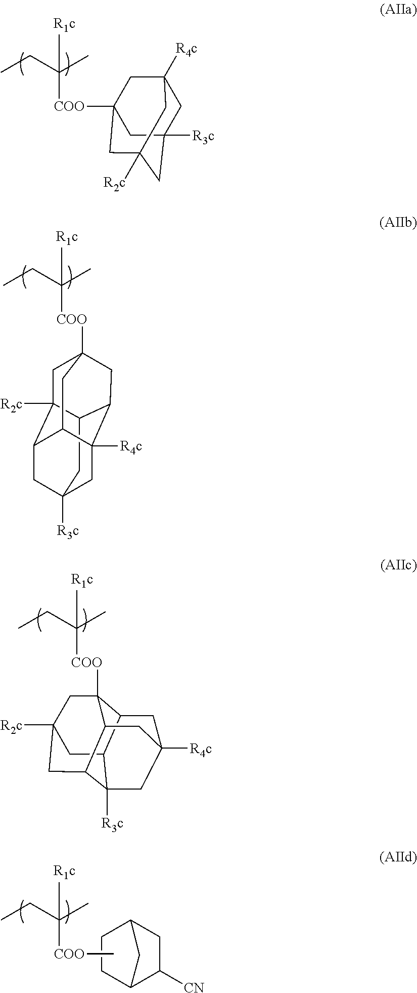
C1C2([R3c])CC3([R2c])CC([COO]C(CC)(C)[R1c])(CC1([R4c])C3)C2.C12CC3([R3c])CC4([R4c])C1CC1([COO]C(C)(CC)[R1c])CC2([R2c])C(C3)C4C1.C12C3C4([R3c])C5CC([R2c])(CC1([COO]C(C)(CC)[R1c])C5CC([R4c])(C2)C4)C3.C12C([CN])CC(C1)CC2.C[COO]C(CC)(C)[R1c]
